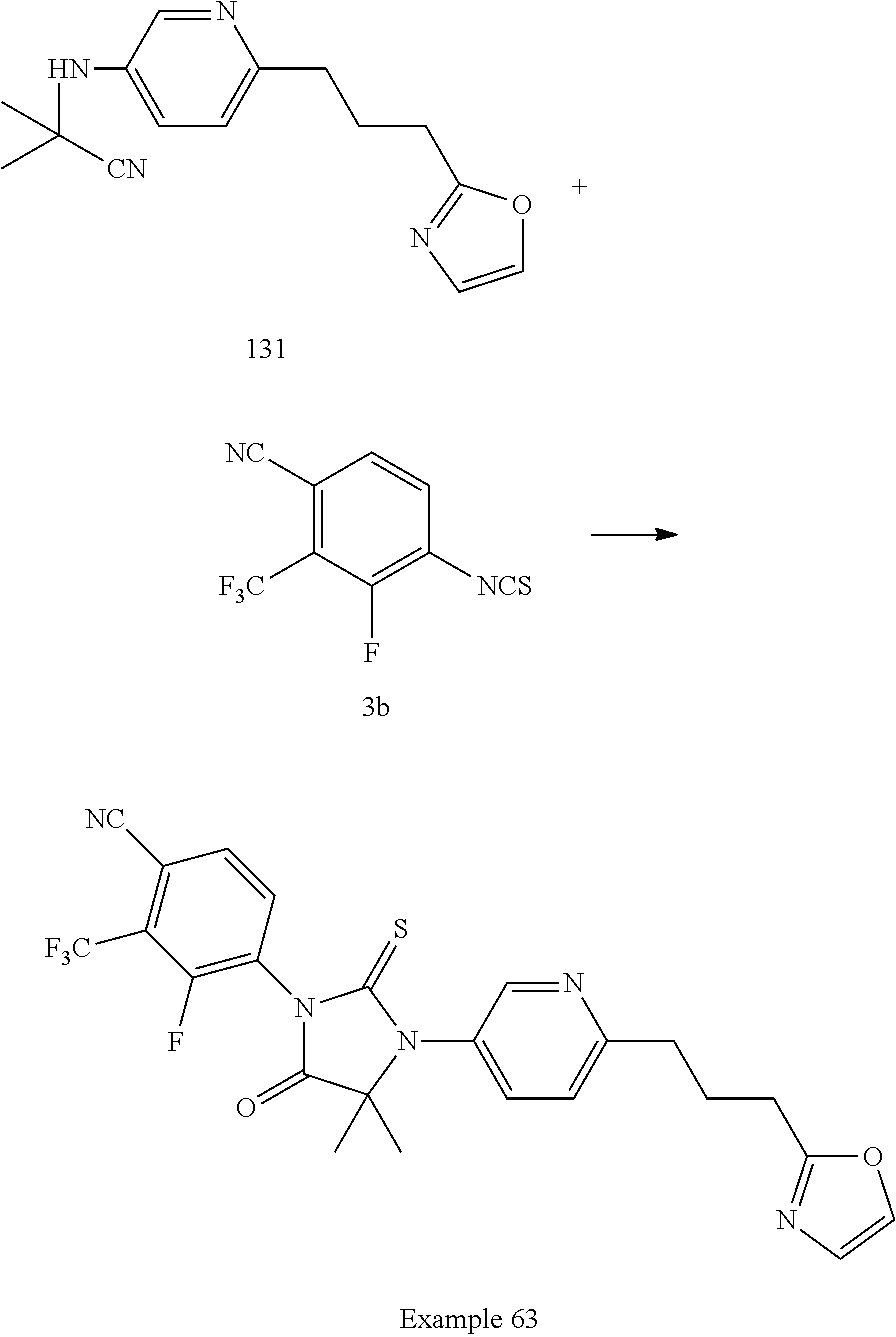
N1=CC(NC([CN])(C)C)=CC=C1CCCC1=NC=CO1.C1([NC])=C([F3C])C(F)=C([NCS])C=C1.C1([NC])=C([F3C])C(F)=C(N2C(=O)C(C)(C)N(C3=CC=C(CCCC4=NC=CO4)N=C3)C2=S)C=C1
